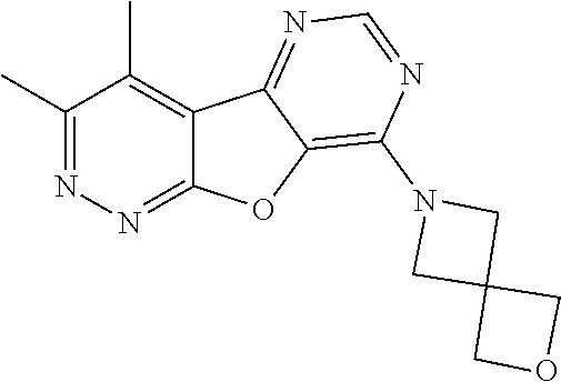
C1(C)=NN=C2C(=C1C)C1=NC=NC(N3CC4(C3)COC4)=C1O2
